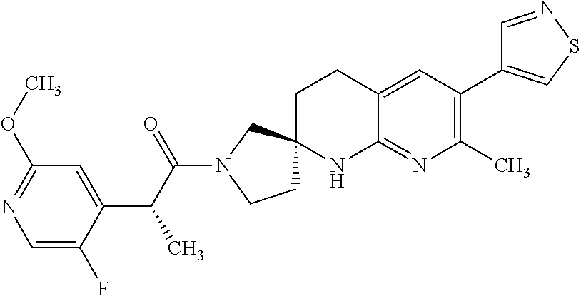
C1=C(F)C(C(C(N2CCC3(C2)CCC2=CC(C4=CSN=C4)=C(C)N=C2N3)=O)C)=CC(OC)=N1
